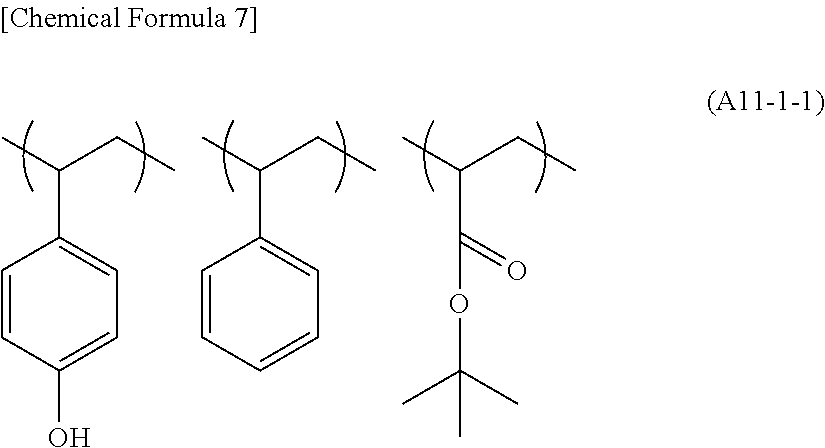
C1=CC(O)=CC=C1C(C)CC.C1=CC=CC=C1C(C)CC.C(C(C)CC)(OC(C)(C)C)=O
